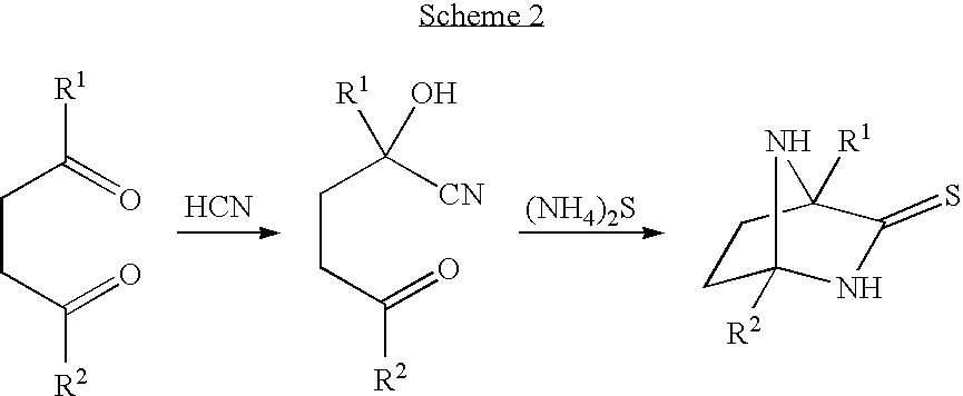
C(CC(=O)[R2])C(=O)[R1].[HCN].C(CC(=O)[R2])C([CN])([R1])O.[(NH4)2S].C1C2([R2])NC(=S)C([R1])(C1)N2
